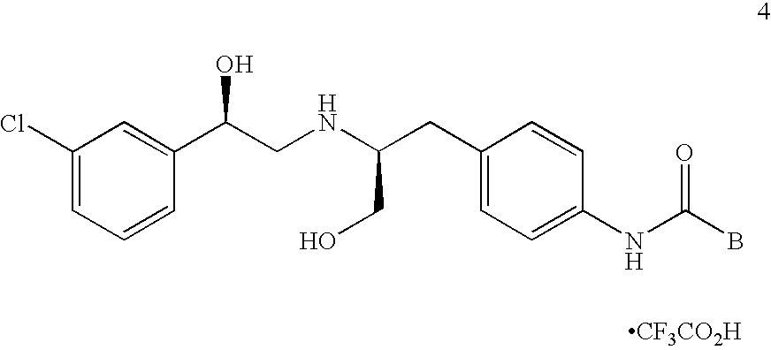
C1(Cl)=CC=CC(C(CNC(CC2=CC=C(NC(B)=O)C=C2)CO)O)=C1.[CF3CO2H]
